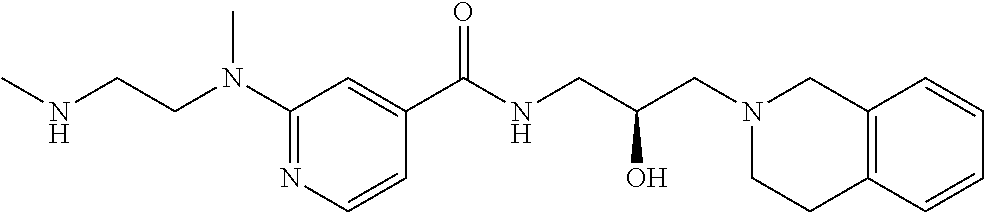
N1=C(N(CCNC)C)C=C(C(NCC(CN2CC3=C(CC2)C=CC=C3)O)=O)C=C1
